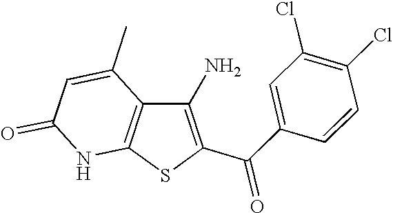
C1(N)=C(C(C2=CC(Cl)=C(Cl)C=C2)=O)SC2=C1C(C)=CC(=O)N2
